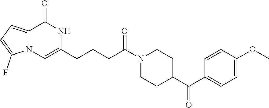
N1(C(CCCC2=CN3C(=CC=C3F)C(=O)N2)=O)CCC(C(C2=CC=C(OC)C=C2)=O)CC1
